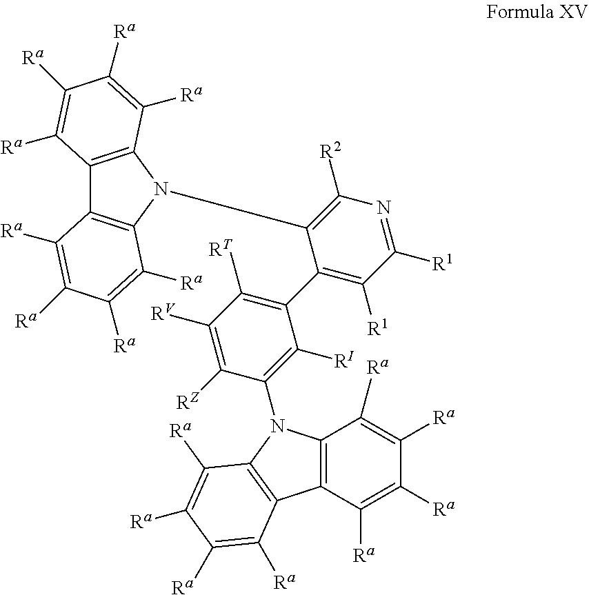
C12=C(N(C3=C([R2])N=C([R1])C([R1])=C3C3=C([RT])C([RV])=C([RZ])C(N4C5=C(C([Ra])=C([Ra])C([Ra])=C5[Ra])C5=C4C([Ra])=C([Ra])C([Ra])=C5[Ra])=C3[RI])C3=C1C([Ra])=C([Ra])C([Ra])=C3[Ra])C([Ra])=C([Ra])C([Ra])=C2[Ra]
